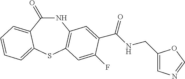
C1(=O)NC2=C(SC3=CC=CC=C13)C=C(F)C(C(NCC1=CN=CO1)=O)=C2
